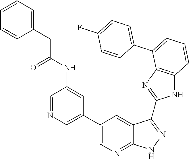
C1=C(C2=CC=CC3=C2N=C(C2=NNC4=NC=C(C5=CN=CC(NC(CC6=CC=CC=C6)=O)=C5)C=C42)N3)C=CC(F)=C1
